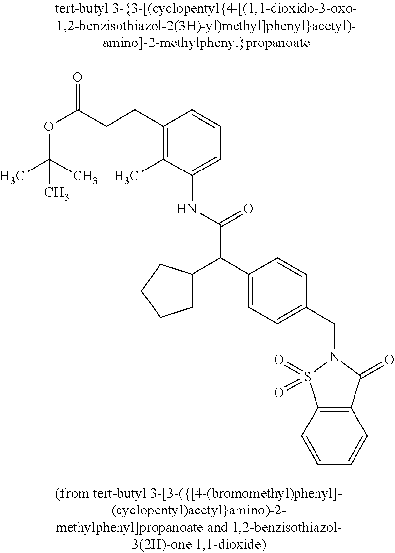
O(C(CCC1=C(C)C(NC(C(C2=CC=C(CN3C(=O)C4=C(S3(=O)=O)C=CC=C4)C=C2)C2CCCC2)=O)=CC=C1)=O)C(C)(C)C
